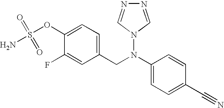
C1(OS(N)(=O)=O)=CC=C(CN(C2=CC=C(C#N)C=C2)N2C=NN=C2)C=C1F
